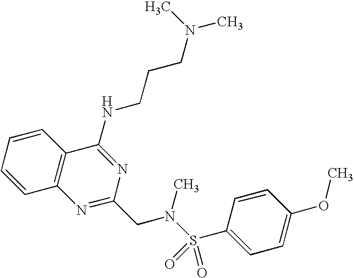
C1=CC=CC2=C1N=C(CN(S(=O)(=O)C1=CC=C(OC)C=C1)C)N=C2NCCCN(C)C
